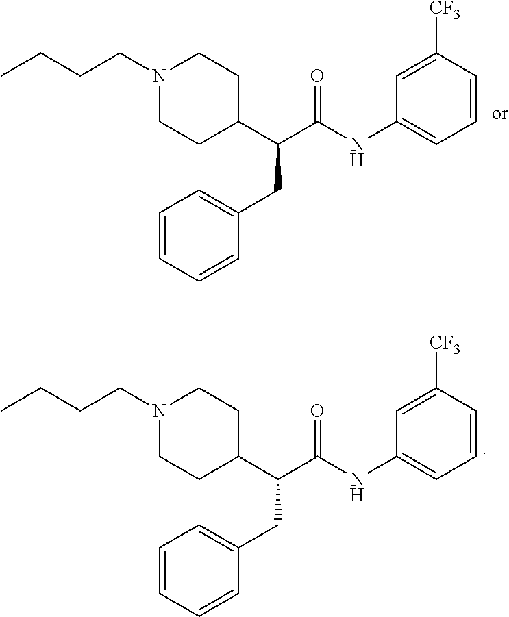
N1(CCCC)CCC(C(C(NC2=CC=CC([CF3])=C2)=O)CC2=CC=CC=C2)CC1.N1(CCCC)CCC(C(C(NC2=CC=CC([CF3])=C2)=O)CC2=CC=CC=C2)CC1
